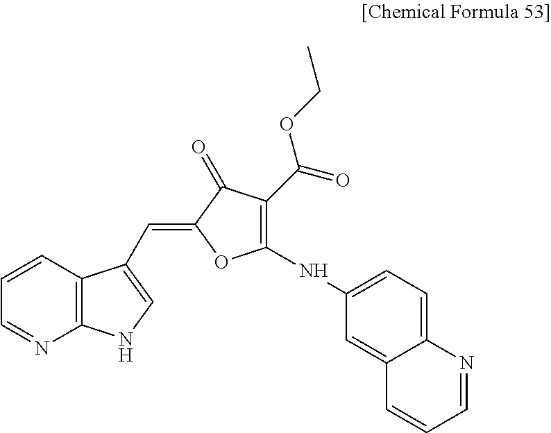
C1=CC2=C(N=C1)NC=C2C=C1OC(NC2=CC=C3C(=C2)C=CC=N3)=C(C(=O)OCC)C1=O
